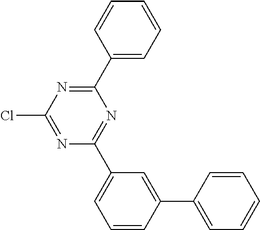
N1=C(Cl)N=C(C2=CC=CC=C2)N=C1C1=CC=CC(C2=CC=CC=C2)=C1
